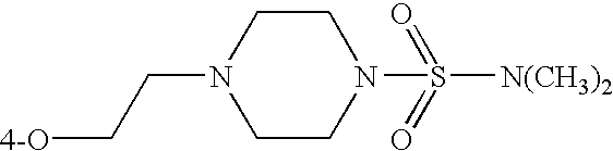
C1CN(CC[4-O])CCN1S(=O)(=O)[N(CH3)2]
